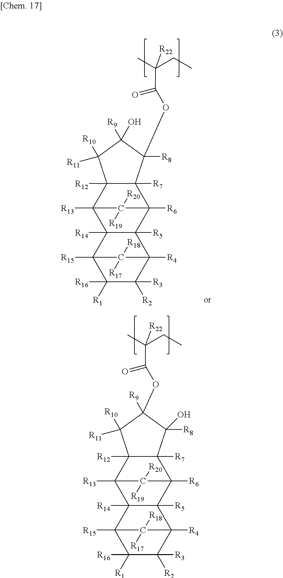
C12([R6])C3([R7])C([R12])(C([R13])(C4([R14])C1([R5])C1([R4])C([R2])([R3])C([R16])([R1])C4([R15])C1([R18])[R17])C2([R20])[R19])C([R11])([R10])C([R9])(OC(=O)C(C)(CC)[R22])C3(O)[R8].C12([R6])C3([R7])C([R12])(C([R13])(C4([R14])C1([R5])C1([R4])C([R2])([R3])C([R16])([R1])C4([R15])C1([R18])[R17])C2([R20])[R19])C([R11])([R10])C([R9])(O)C3([R8])OC(=O)C(C)(CC)[R22]
